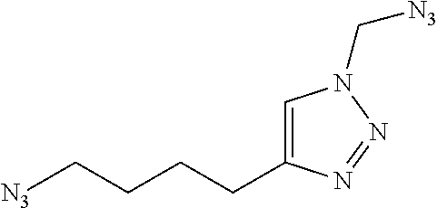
C(CCC1=CN(C[N3])N=N1)C[N3]
